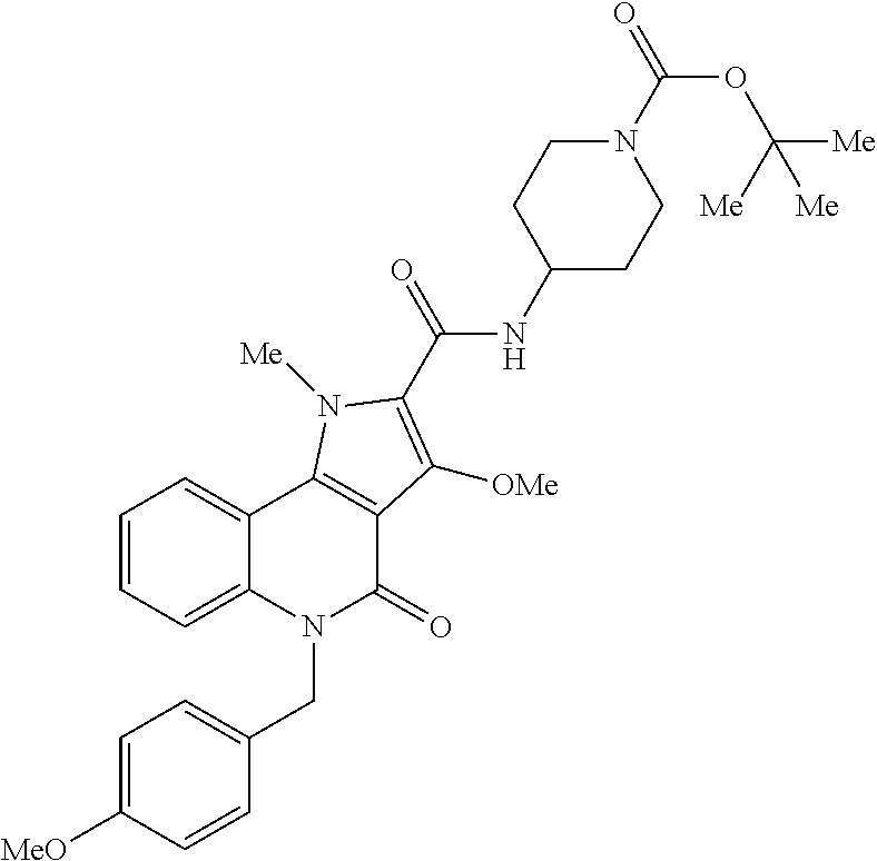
C12=CC=CC=C1N(CC1=CC=C([MeO])C=C1)C(=O)C1=C2N([Me])C(C(=O)NC2CCN(C(OC([Me])([Me])[Me])=O)CC2)=C1[OMe]
